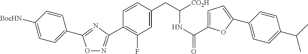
C1=CC([BocHN])=CC=C1C1=NC(C2=C(F)C=C(CC([CO2H])NC(=O)C3=CC=C(C4=CC=C(C(C)C)C=C4)O3)C=C2)=NO1
